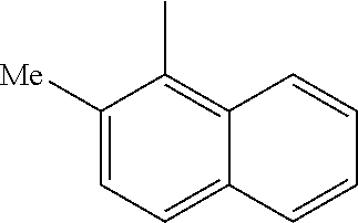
C1([Me])=CC=C2C(=C1C)C=CC=C2
